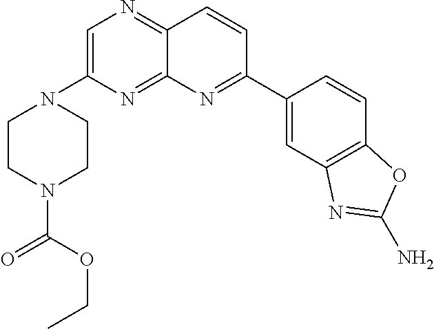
C1=C(N2CCN(C(=O)OCC)CC2)N=C2C(=N1)C=CC(C1=CC3=C(C=C1)OC(N)=N3)=N2
